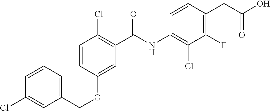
C1=CC(OCC2=CC=CC(Cl)=C2)=CC(C(NC2=C(Cl)C(F)=C(CC(O)=O)C=C2)=O)=C1Cl
